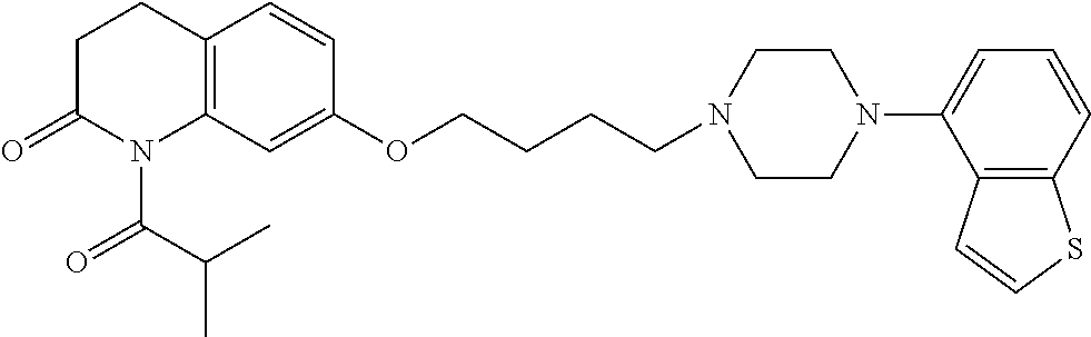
C12=C(C=C(OCCCCN3CCN(C4=CC=CC5=C4C=CS5)CC3)C=C1)N(C(C(C)C)=O)C(=O)CC2
